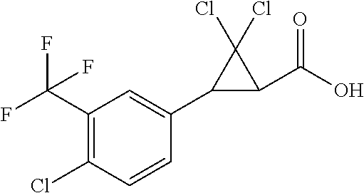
C1(Cl)=C(C(F)(F)F)C=C(C2C(C(O)=O)C2(Cl)Cl)C=C1
